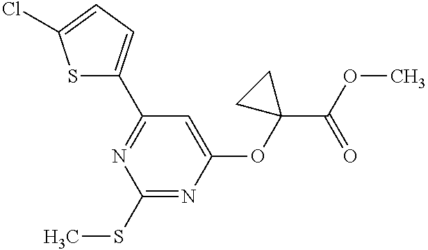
C1(SC)=NC(OC2(C(OC)=O)CC2)=CC(C2=CC=C(Cl)S2)=N1
